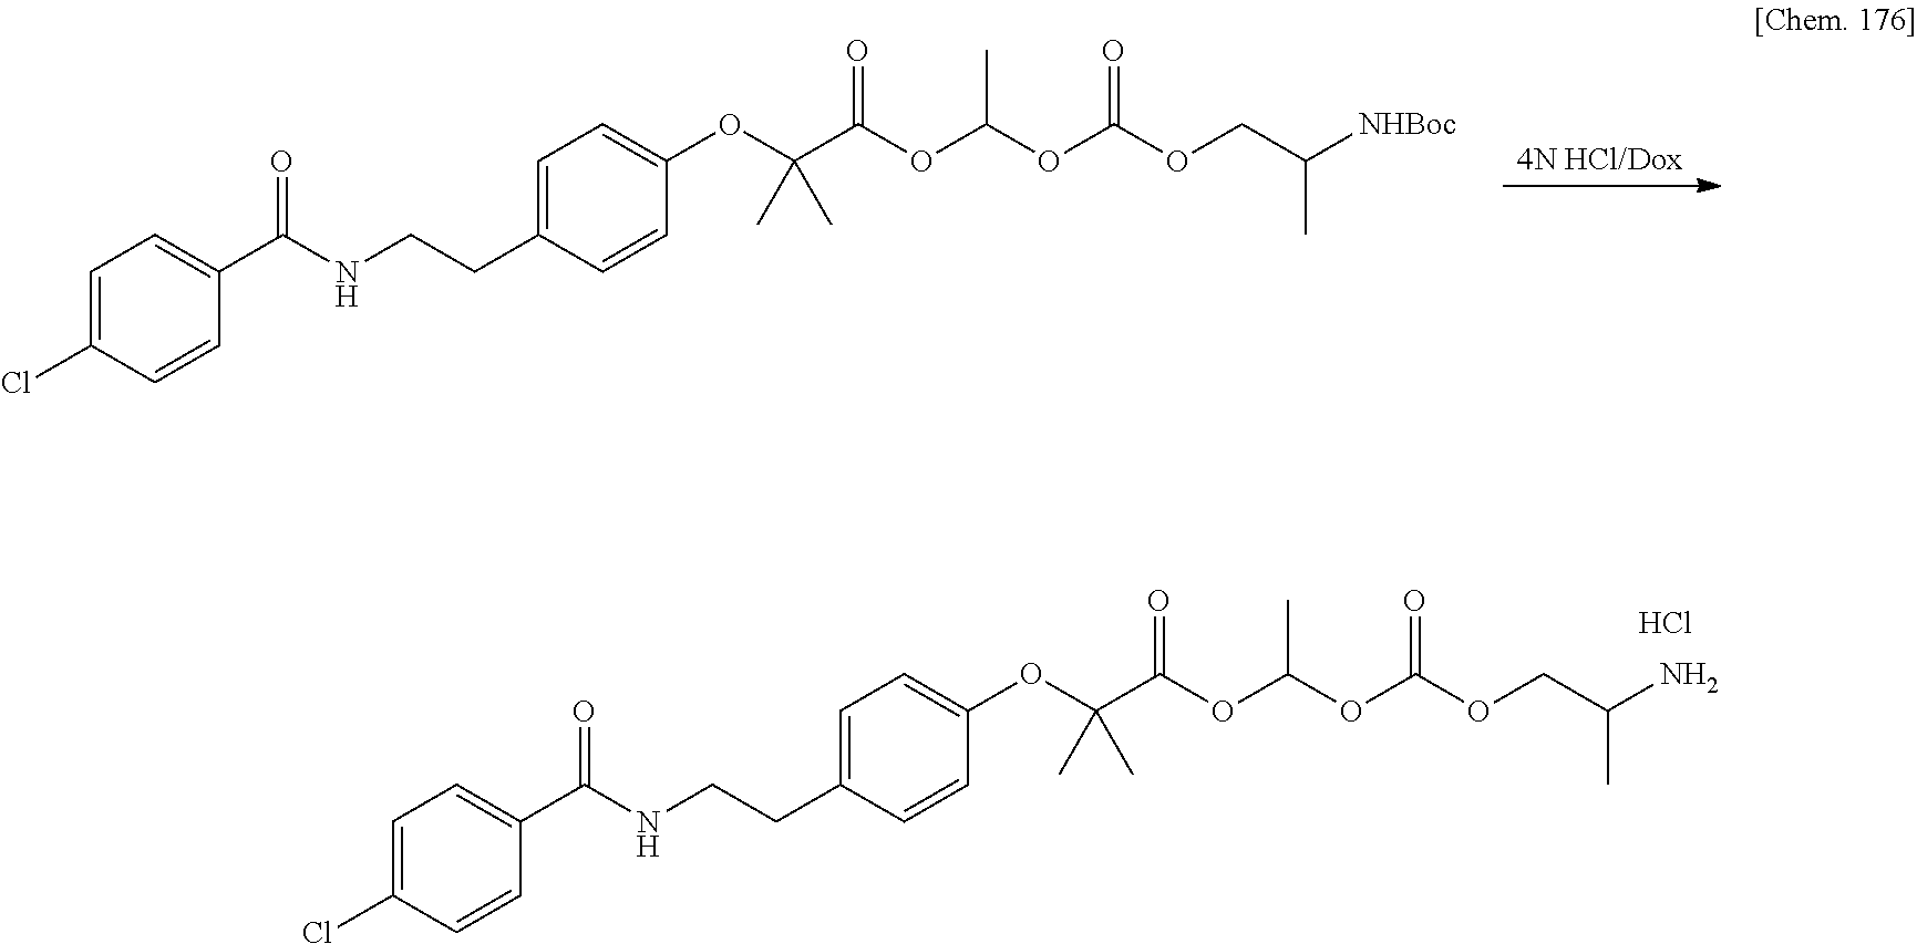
[4N HCl/Dox].C1=C(Cl)C=CC(C(NCCC2=CC=C(OC(C(=O)OC(OC(OCC([NHBoc])C)=O)C)(C)C)C=C2)=O)=C1.C1=C(Cl)C=CC(C(NCCC2=CC=C(OC(C(=O)OC(OC(OCC(N)C)=O)C)(C)C)C=C2)=O)=C1.Cl
